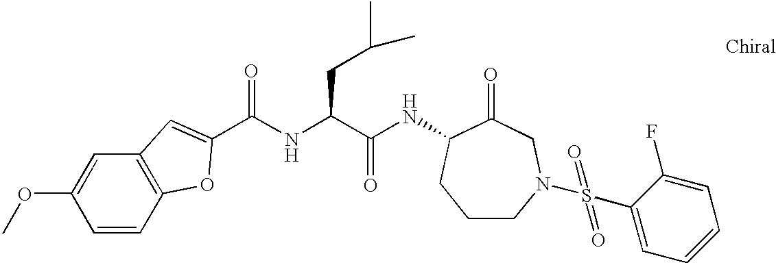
C1=CC2=C(C=C1OC)C=C(C(NC(C(NC1C(=O)CN(S(C3=CC=CC=C3F)(=O)=O)CCC1)=O)CC(C)C)=O)O2
